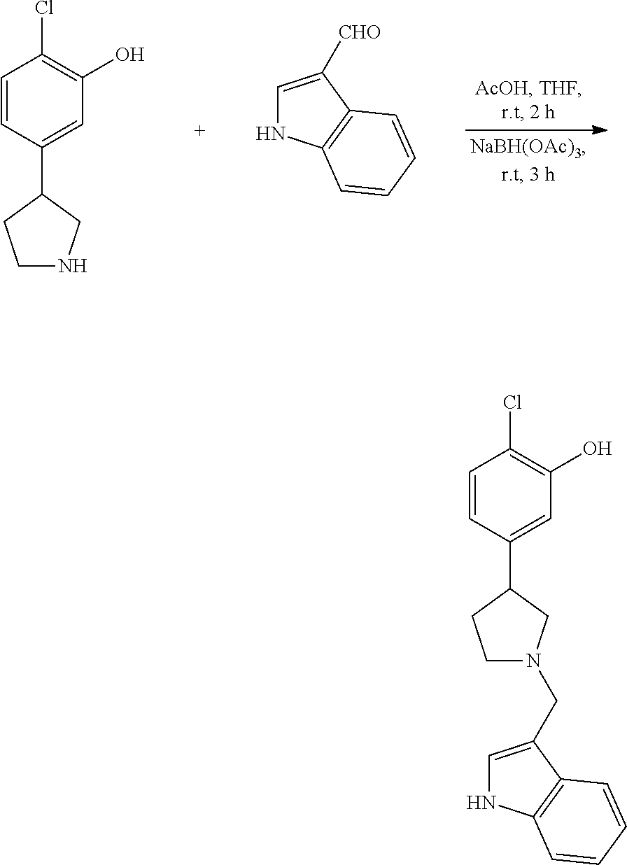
C1=CC(C2CCNC2)=CC(O)=C1Cl.[CHO]C1=CNC2=C1C=CC=C2.C1=CC(C2CCN(CC3=CNC4=C3C=CC=C4)C2)=CC(O)=C1Cl
